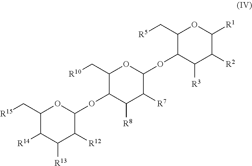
C1(C[R15])C([R14])C([R13])C([R12])C(OC2C([R8])C([R7])C(OC3C([R3])C([R2])C([R1])OC3C[R5])OC2C[R10])O1
